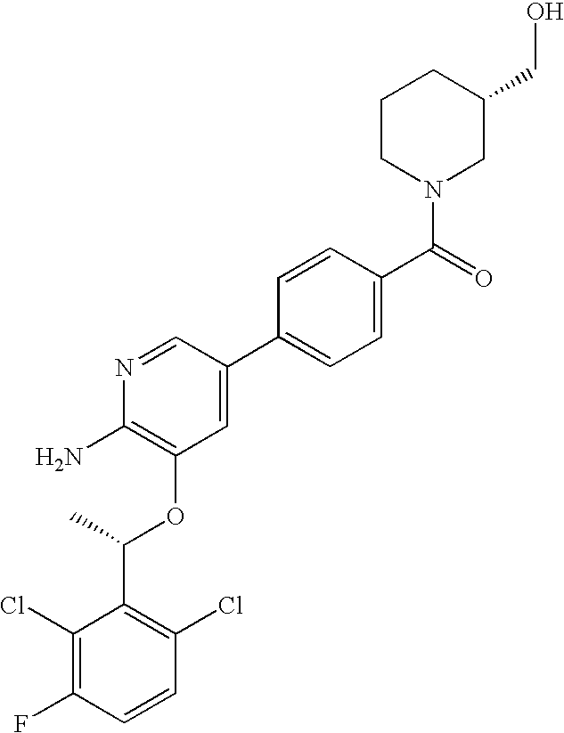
C1(Cl)=C(F)C=CC(Cl)=C1C(C)OC1=C(N)N=CC(C2=CC=C(C(=O)N3CC(CO)CCC3)C=C2)=C1
